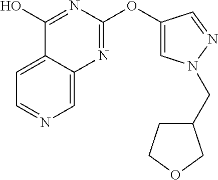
C1=C2C(=CN=C1)N=C(OC1=CN(CC3CCOC3)N=C1)N=C2O
